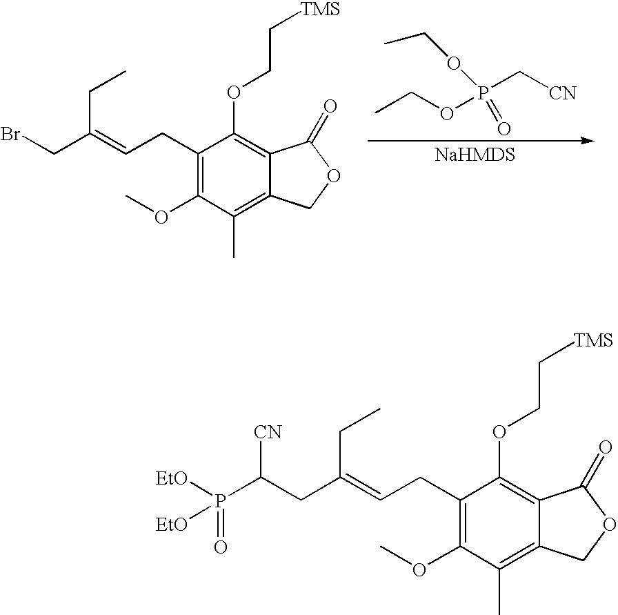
[CN]CP(OCC)(=O)OCC.C1(CC=C(CBr)CC)=C(OC)C(C)=C2C(=C1OCC[TMS])C(=O)OC2.C1(CC=C(CC(P([EtO])([EtO])=O)[CN])CC)=C(OC)C(C)=C2C(=C1OCC[TMS])C(=O)OC2
